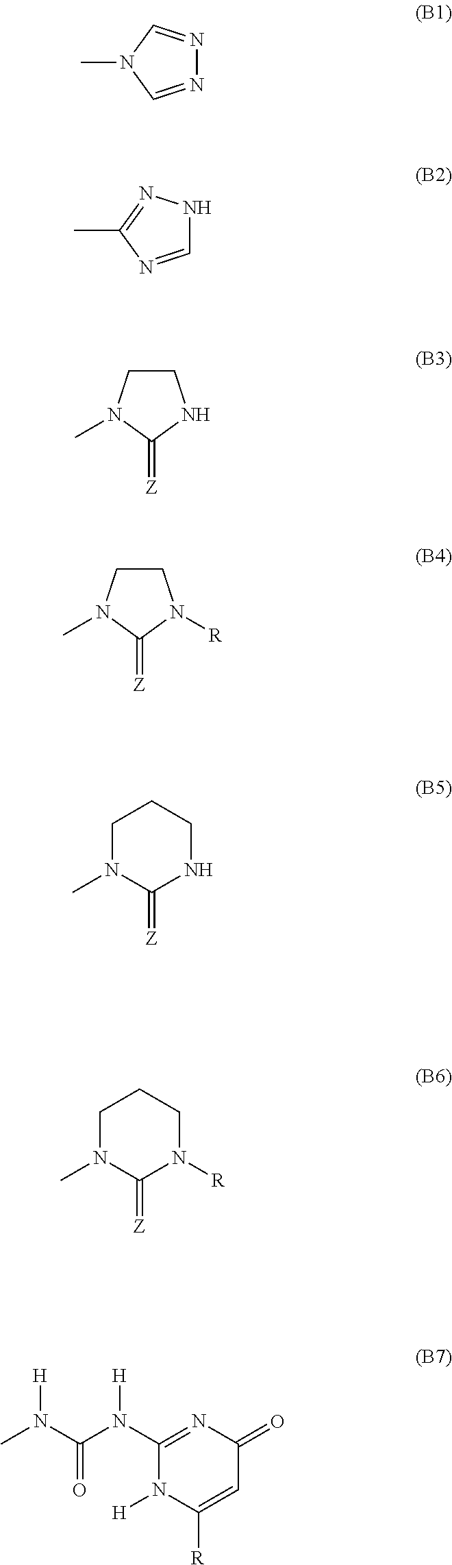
N1=CN(C)C=N1.C1=NC(C)=NN1.C1CN(C)C(=[Z])N1.C1CN(C)C(=[Z])N1[R].C1N(C)C(=[Z])NCC1.C1N(C)C(=[Z])N([R])CC1.C1(N(C(=O)N(C)[H])[H])=NC(=O)C=C([R])N1[H]
